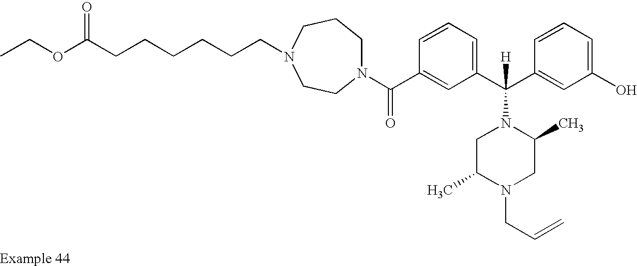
N1(C(C2=CC(C(C3=CC(O)=CC=C3)([H])N3CC(C)N(CC=C)CC3C)=CC=C2)=O)CCCN(CCCCCCC(OCC)=O)CC1
